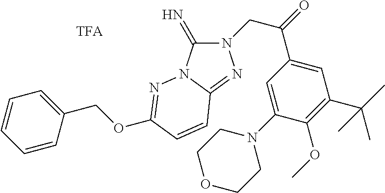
N1(CC(=O)C2=CC(C(C)(C)C)=C(OC)C(N3CCOCC3)=C2)C(=N)N2C(=N1)C=CC(OCC1=CC=CC=C1)=N2
